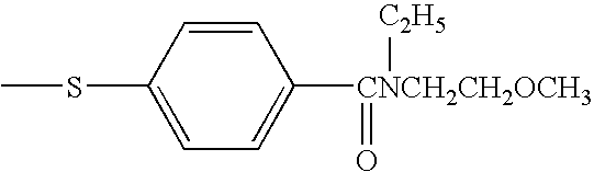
C1=CC(SC)=CC=C1[CNCH2CH2OCH3](=O)[C2H5]
